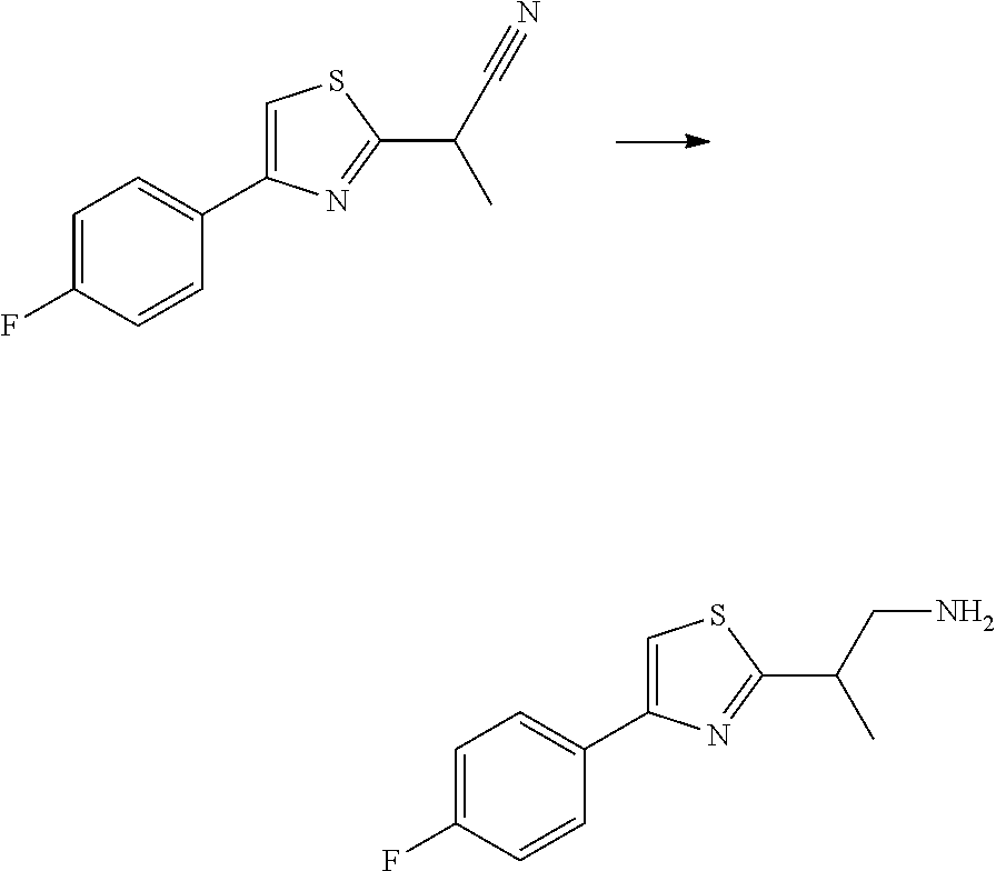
C1=C(F)C=CC(C2=CSC(C(C#N)C)=N2)=C1.C1=C(F)C=CC(C2=CSC(C(CN)C)=N2)=C1
